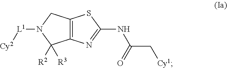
C12=C(N=C(NC(C[Cy1])=O)S1)C([R2])([R3])N([L1][Cy2])C2
